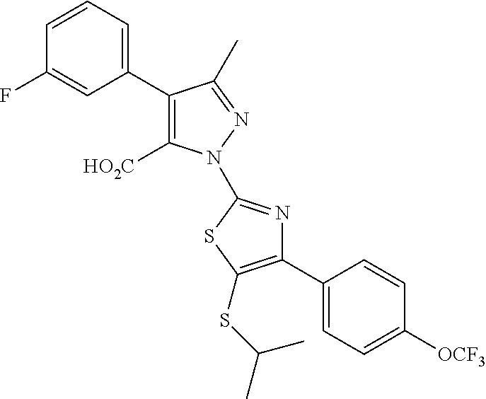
C1(C2=CC=CC(F)=C2)=C([HO2C])N(C2=NC(C3=CC=C([OCF3])C=C3)=C(SC(C)C)S2)N=C1C
